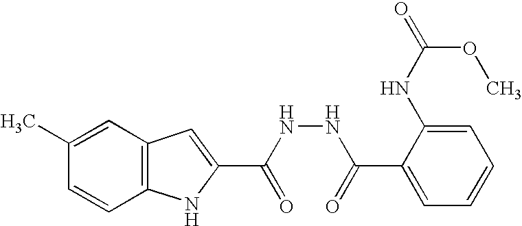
C12=C(C=C(C)C=C1)C=C(C(NNC(C1=CC=CC=C1NC(OC)=O)=O)=O)N2
